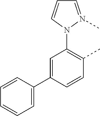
C1=N(C)N(C2=C(C)C=CC(C3=CC=CC=C3)=C2)C=C1
